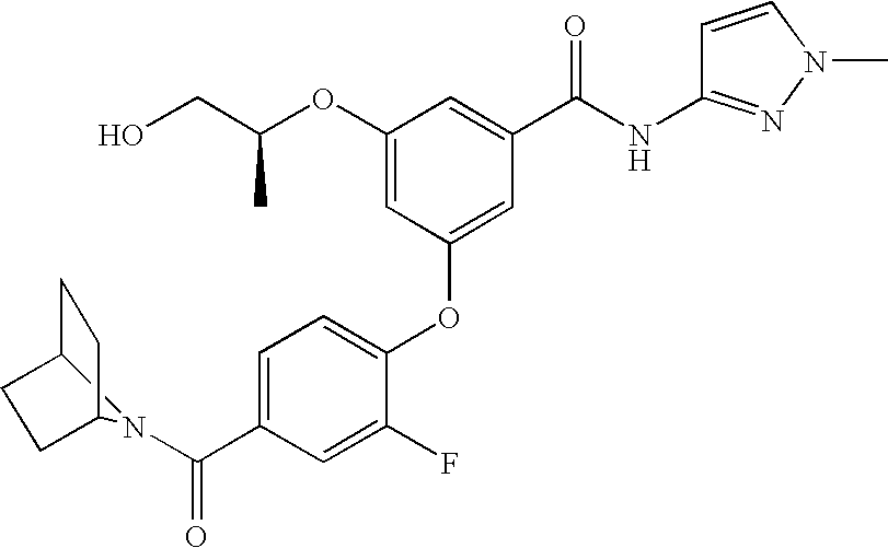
C1(OC2=CC(C(NC3=NN(C)C=C3)=O)=CC(OC(CO)C)=C2)=CC=C(C(=O)N2C3CCC2CC3)C=C1F
